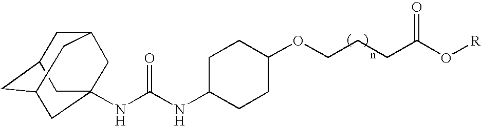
N(C(NC1CCC(OCCCC(O[R])=O)CC1)=O)C12CC3CC(CC(C1)C3)C2
